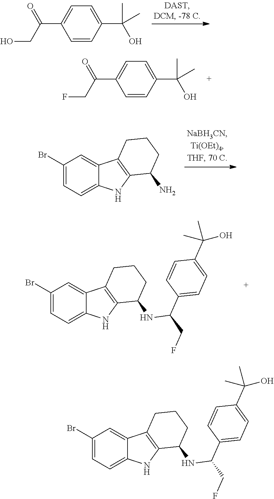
C1(C(CO)=O)=CC=C(C(C)(C)O)C=C1.C1(C(CF)=O)=CC=C(C(C)(C)O)C=C1.C1=C(Br)C=C2C3=C(C(N)CCC3)NC2=C1.FCC(C1=CC=C(C(C)(C)O)C=C1)NC1CCCC2=C1NC1=CC=C(Br)C=C21.FCC(C1=CC=C(C(C)(C)O)C=C1)NC1CCCC2=C1NC1=CC=C(Br)C=C21
